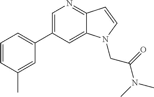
C1=C(C2=CC=CC(C)=C2)C=C2C(=N1)C=CN2CC(N(C)C)=O
